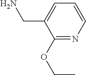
C1=C(CN)C(OCC)=NC=C1
